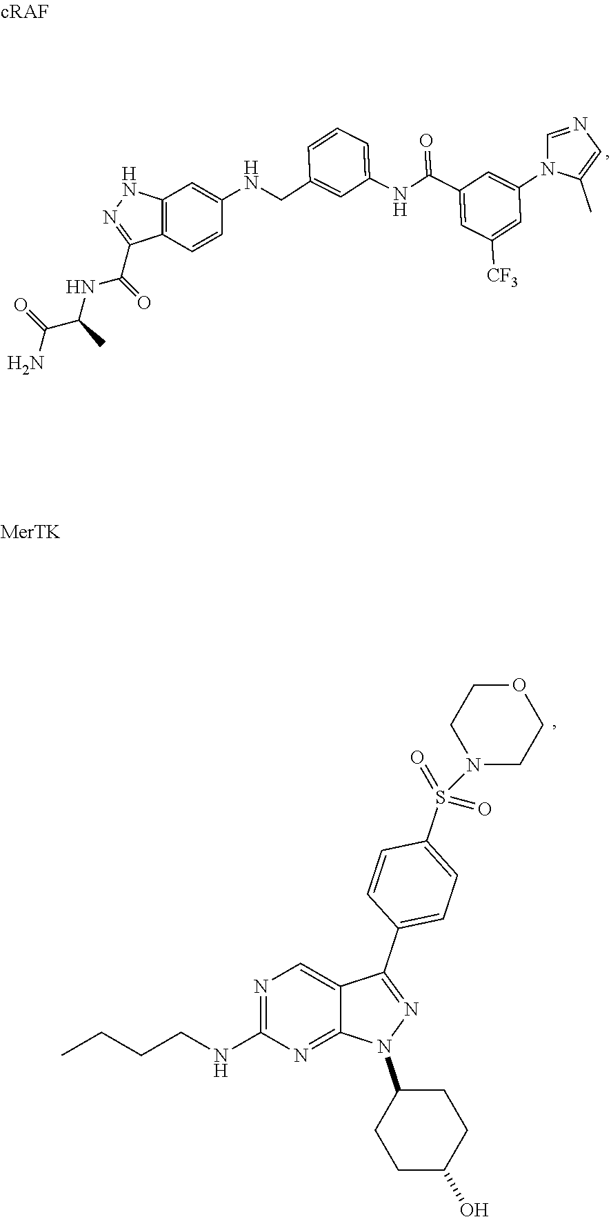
C12=C(C=CC(NCC3=CC(NC(C4=CC([CF3])=CC(N5C=NC=C5C)=C4)=O)=CC=C3)=C1)C(C(NC(C(N)=O)C)=O)=NN2.N1=C(NCCCC)N=C2C(=C1)C(C1=CC=C(S(N3CCOCC3)(=O)=O)C=C1)=NN2C1CCC(O)CC1
